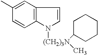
C12=C(C=C(C)C=C1)C=CN2[(CH2)3N](C1CCCCC1)C
